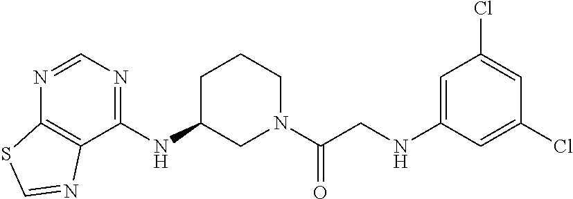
N(C1CN(C(CNC2=CC(Cl)=CC(Cl)=C2)=O)CCC1)C1=NC=NC2=C1N=CS2
